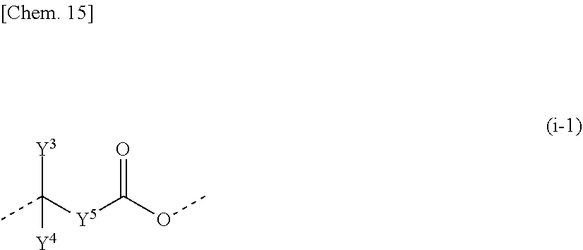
CC([Y5]C(OC)=O)([Y4])[Y3]
